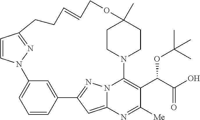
C1=CC2=CC(=C1)N1C=CC(=N1)CCC=CCOC1(C)CCN(C3=C(C(C(O)=O)OC(C)(C)C)C([Me])=NC4=CC2=NN43)CC1
